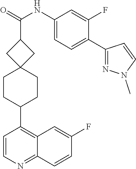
C1(F)=CC2=C(C3CCC4(CC3)CC(C(=O)NC3=CC=C(C5=NN(C)C=C5)C(F)=C3)C4)C=CN=C2C=C1
